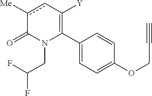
C1(C2=C([Y])cc([Me])C(=O)N2CC(F)F)=CC=C(OCC#C)C=C1
